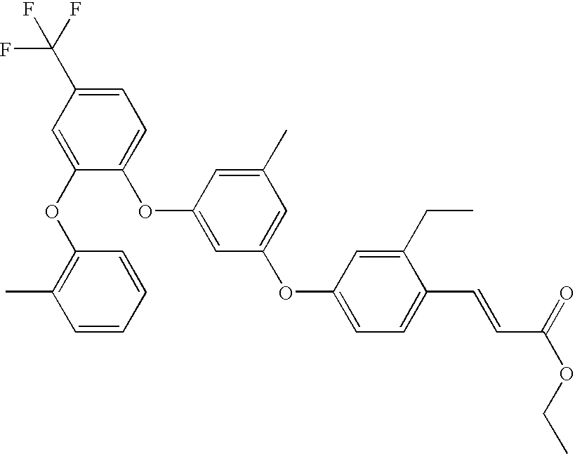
C1=C(OC2=C(C)C=CC=C2)C(OC2=CC(OC3=CC=C(C=CC(OCC)=O)C(CC)=C3)=CC(C)=C2)=CC=C1C(F)(F)F
